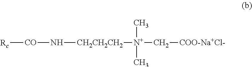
[Rc][CO]N[CH2CH2CH2][N+](C[COO-Na+Cl-])(C)C
